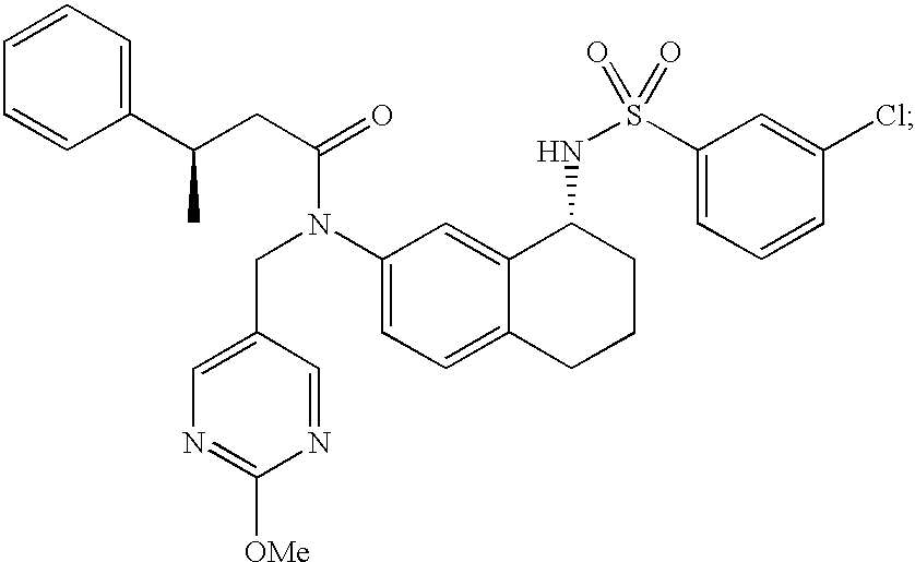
C1=CC(C(CC(=O)N(C2=CC=C3C(=C2)C(NS(=O)(C2=CC=CC(Cl)=C2)=O)CCC3)CC2=CN=C([OMe])N=C2)C)=CC=C1
